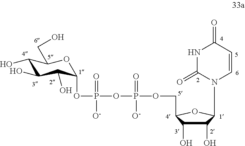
C1(O)C(O)C(COP(OP(OC2C(O)C(O)C(O)C(CO)O2)(=O)[O-])(=O)[O-])OC1N1C=CC(=O)NC1=O
